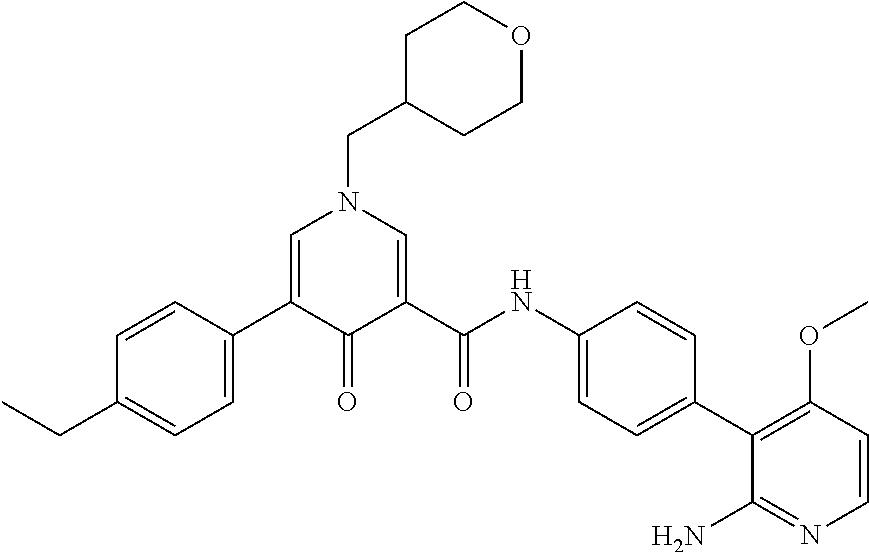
C1=C(C2=CC=C(CC)C=C2)C(=O)C(C(NC2=CC=C(C3=C(OC)C=CN=C3N)C=C2)=O)=CN1CC1CCOCC1
